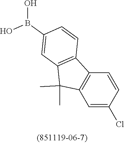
C12=C(C=C(Cl)C=C1)C(C)(C)C1=C2C=CC(B(O)O)=C1
